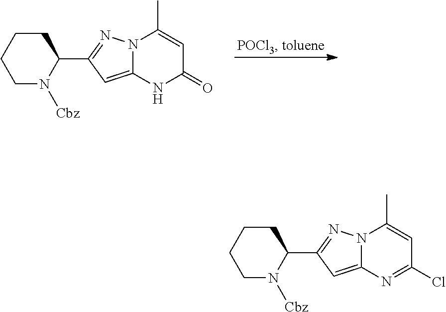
C1CCC(C2=NN3C(=C2)N=C(Cl)C=C3C)N([Cbz])C1.C1CCC(C2=NN3C(=C2)NC(=O)C=C3C)N([Cbz])C1
